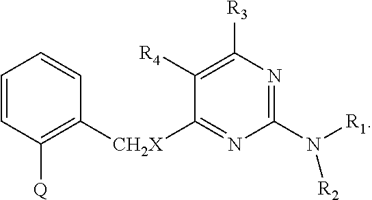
C1=CC([Q])=C([CH2X]C2=NC(N([R1])[R2])=NC([R3])=C2[R4])C=C1
